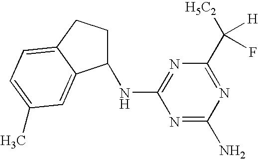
N1=C(N)N=C(C([H5C2])([H])F)N=C1NC1CCC2=CC=C(C)C=C12
